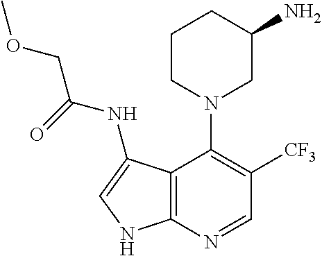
C12=C(N=CC([CF3])=C1N1CC(N)CCC1)NC=C2NC(=O)COC
